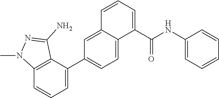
C1(C2=CC=CC3=C2C(N)=NN3C)=CC=C2C(=C1)C=CC=C2C(NC1=CC=CC=C1)=O
